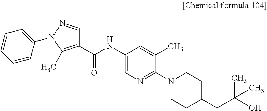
C1=CC=C(N2N=CC(C(NC3=CN=C(N4CCC(CC(C)(C)O)CC4)C(C)=C3)=O)=C2C)C=C1
